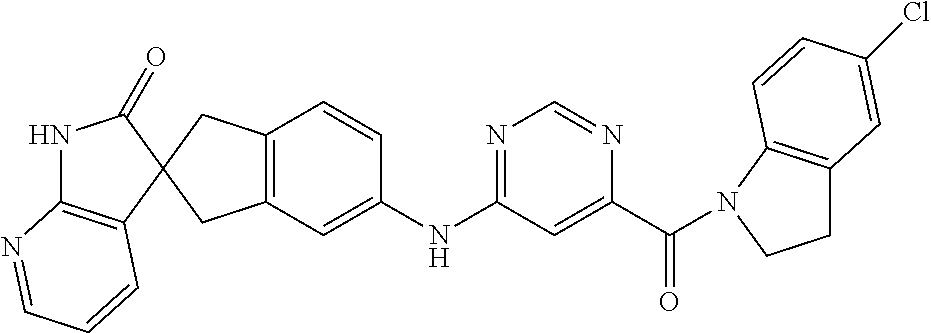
N1C2=C(C=CC=N2)C2(C1=O)CC1=C(C2)C=C(NC2=NC=NC(C(=O)N3C4=C(CC3)C=C(Cl)C=C4)=C2)C=C1
